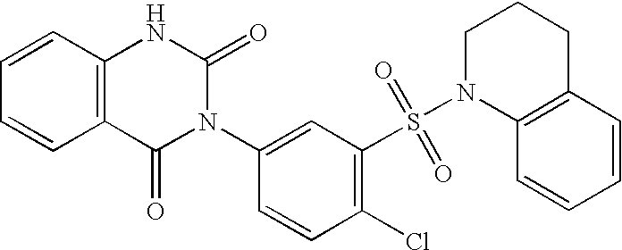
C1=CC2=C(C=C1)C(=O)N(C1=CC(S(N3CCCC4=C3C=CC=C4)(=O)=O)=C(Cl)C=C1)C(=O)N2
